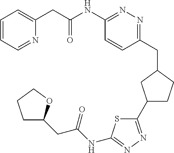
C1=CC=NC(CC(NC2=NN=C(CC3CC(C4=NN=C(NC(CC5CCCO5)=O)S4)CC3)C=C2)=O)=C1
